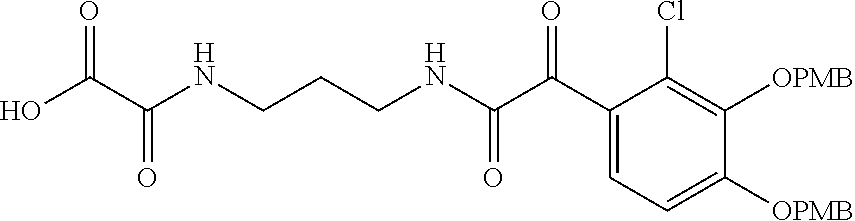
C1(C(C(NCCCNC(C(O)=O)=O)=O)=O)=CC=C([OPMB])C([OPMB])=C1Cl
